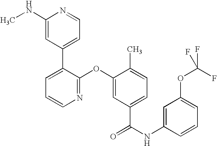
N1=C(OC2=CC(C(NC3=CC(OC(F)(F)F)=CC=C3)=O)=CC=C2C)C(C2=CC=NC(NC)=C2)=CC=C1
